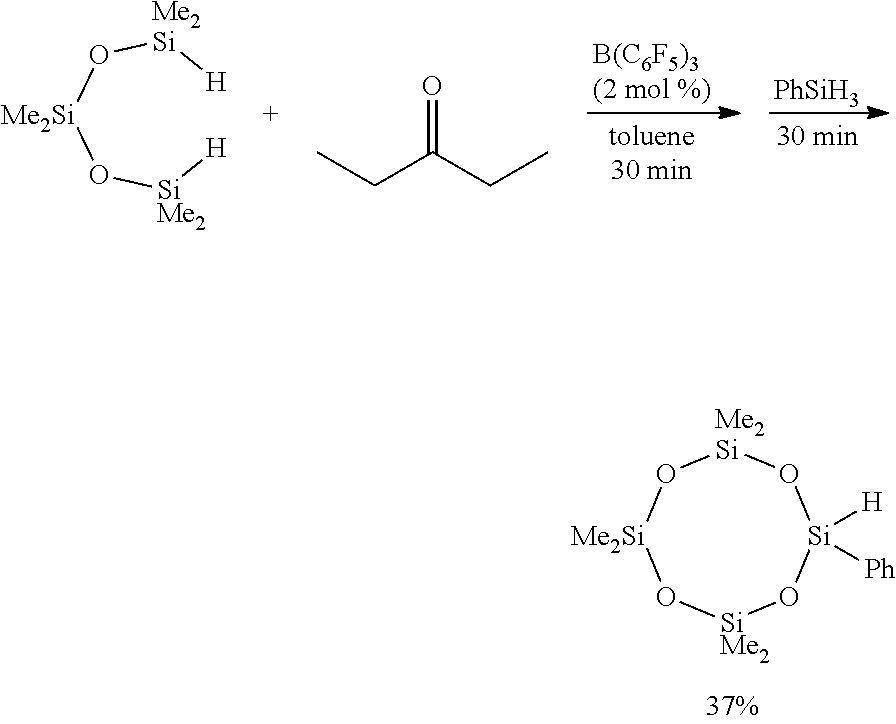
[Me2Si](O[SiMe2][H])O[Me2Si][H].CCC(CC)=O.[PhSiH3].[Me2Si]1O[SiMe2]O[Si]([H])([Ph])O[Me2Si]O1
